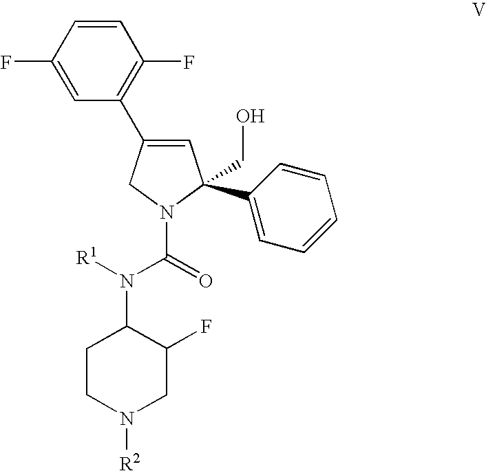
C1CN([R2])CC(F)C1N([R1])C(=O)N1CC(C2=C(F)C=CC(F)=C2)=CC1(CO)C1=CC=CC=C1
